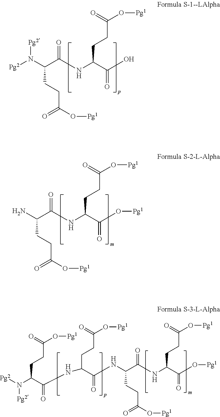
N(C(CCC(O[Pg1])=O)C(=O)NC(C(O)=O)CCC(=O)O[Pg1])([Pg2])[Pg2].N(C(CCC(O[Pg1])=O)C(=O)NC(C(O[Pg1])=O)CCC(=O)O[Pg1])C(C(NC(C(N([Pg2])[Pg2])CCC(O[Pg1])=O)=O)CCC(O[Pg1])=O)=O.NC(CCC(O[Pg1])=O)C(=O)NC(C(O[Pg1])=O)CCC(=O)O[Pg1]
